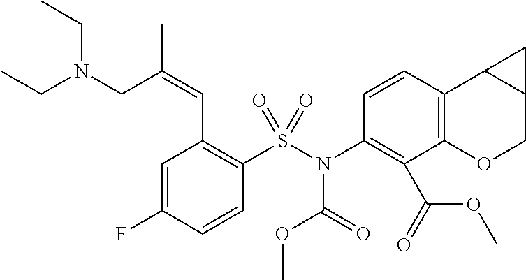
C1(N(S(C2=C(C=C(CN(CC)CC)C)C=C(F)C=C2)(=O)=O)C(OC)=O)=C(C(OC)=O)C2=C(C3C(CO2)C3)C=C1
